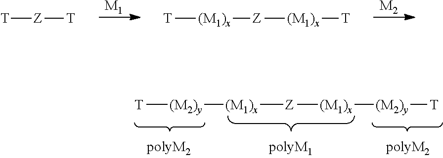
[M1].[M2].[T][Z][T].[T][(M1)x][Z][(M1)x][T].[T][(M2)y][(M1)x][Z][(M1)x][(M2)y][T]
